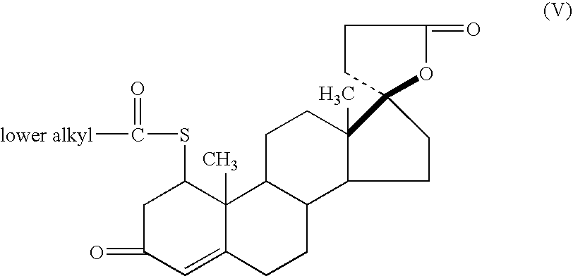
C1CC2(C3(C)C1C1C(CC3)C3(C)C(=CC(=O)CC3SC(=O)[lower alkyl])CC1)CCC(=O)O2
